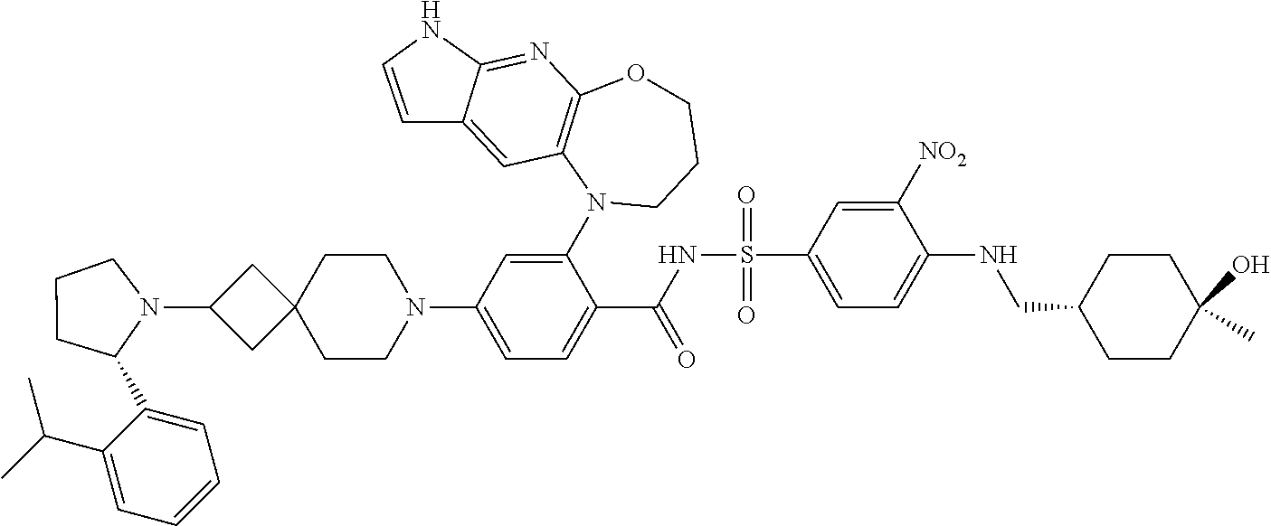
C1(C2N(C3CC4(C3)CCN(C3=CC=C(C(NS(C5=CC=C(NCC6CCC(C)(O)CC6)C([NO2])=C5)(=O)=O)=O)C(N5CCCOC6=C5C=C5C(=N6)NC=C5)=C3)CC4)CCC2)=CC=CC=C1C(C)C
